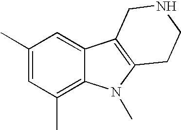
C1(C)=CC(C)=C2C(=C1)C1=C(N2C)CCNC1
